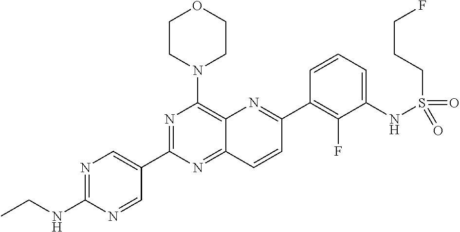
C12=NC(C3=CN=C(NCC)N=C3)=NC(N3CCOCC3)=C1N=C(C1=C(F)C(NS(CCCF)(=O)=O)=CC=C1)C=C2
